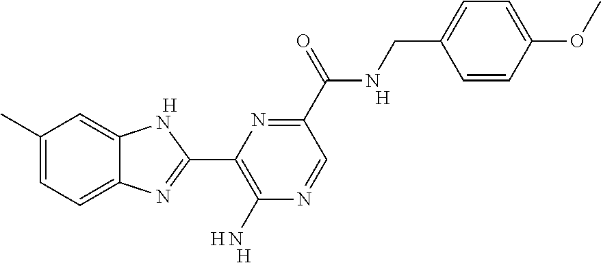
[H].C1(C)=CC=C2C(=C1)NC(C1=C(N)N=CC(C(NCC3=CC=C(OC)C=C3)=O)=N1)=N2.[H].[H].[H]
